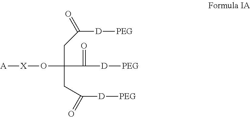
[A][X]OC(CC(=O)[D][PEG])(CC(=O)[D][PEG])C(=O)[D][PEG]
